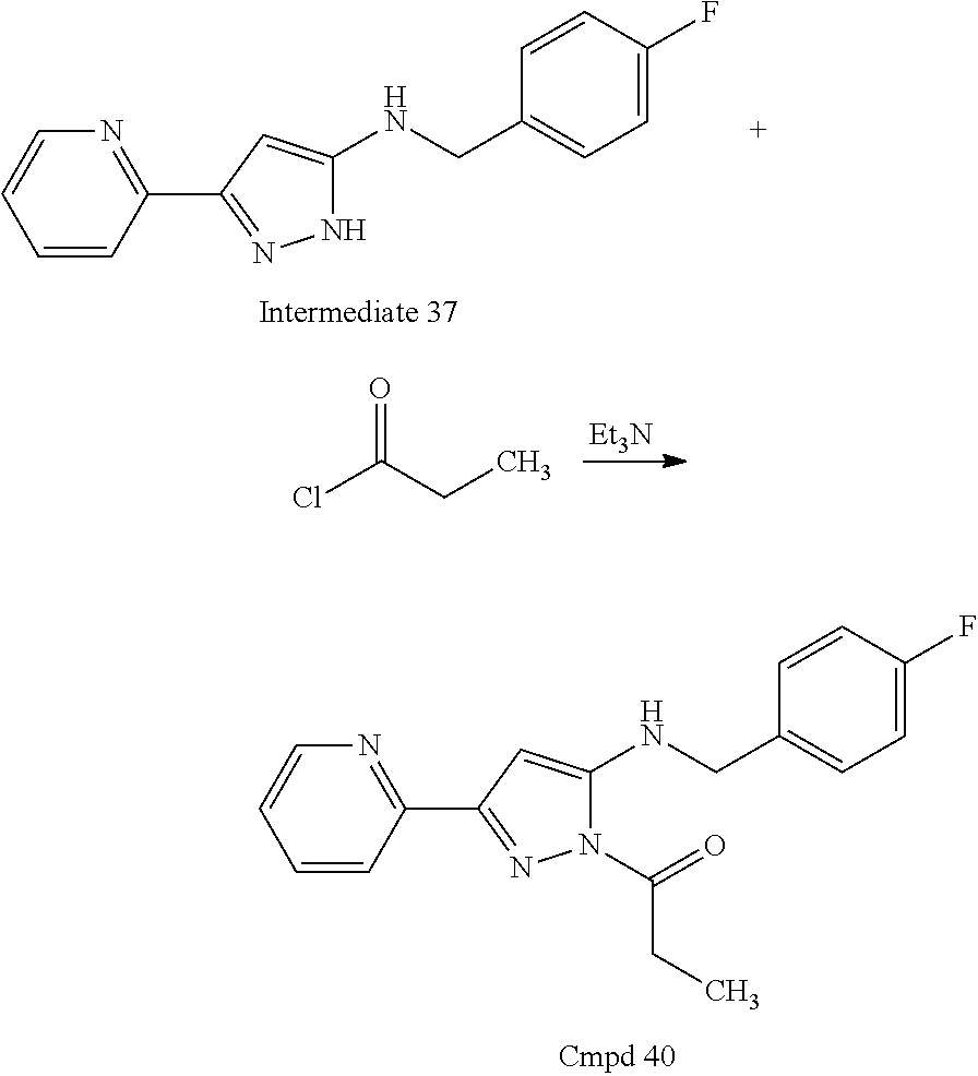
C1=CC(C2=NNC(NCC3=CC=C(F)C=C3)=C2)=NC=C1.[Et3N].ClC(=O)CC.C1=CC(C2=NN(C(=O)CC)C(NCC3=CC=C(F)C=C3)=C2)=NC=C1
